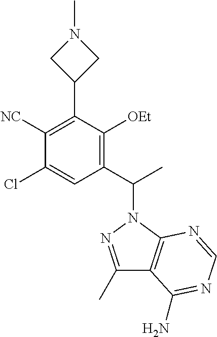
C1(C2=C([NC])C(Cl)=CC(C(C)N3N=C(C)C4=C3N=CN=C4N)=C2[OEt])CN(C)C1
